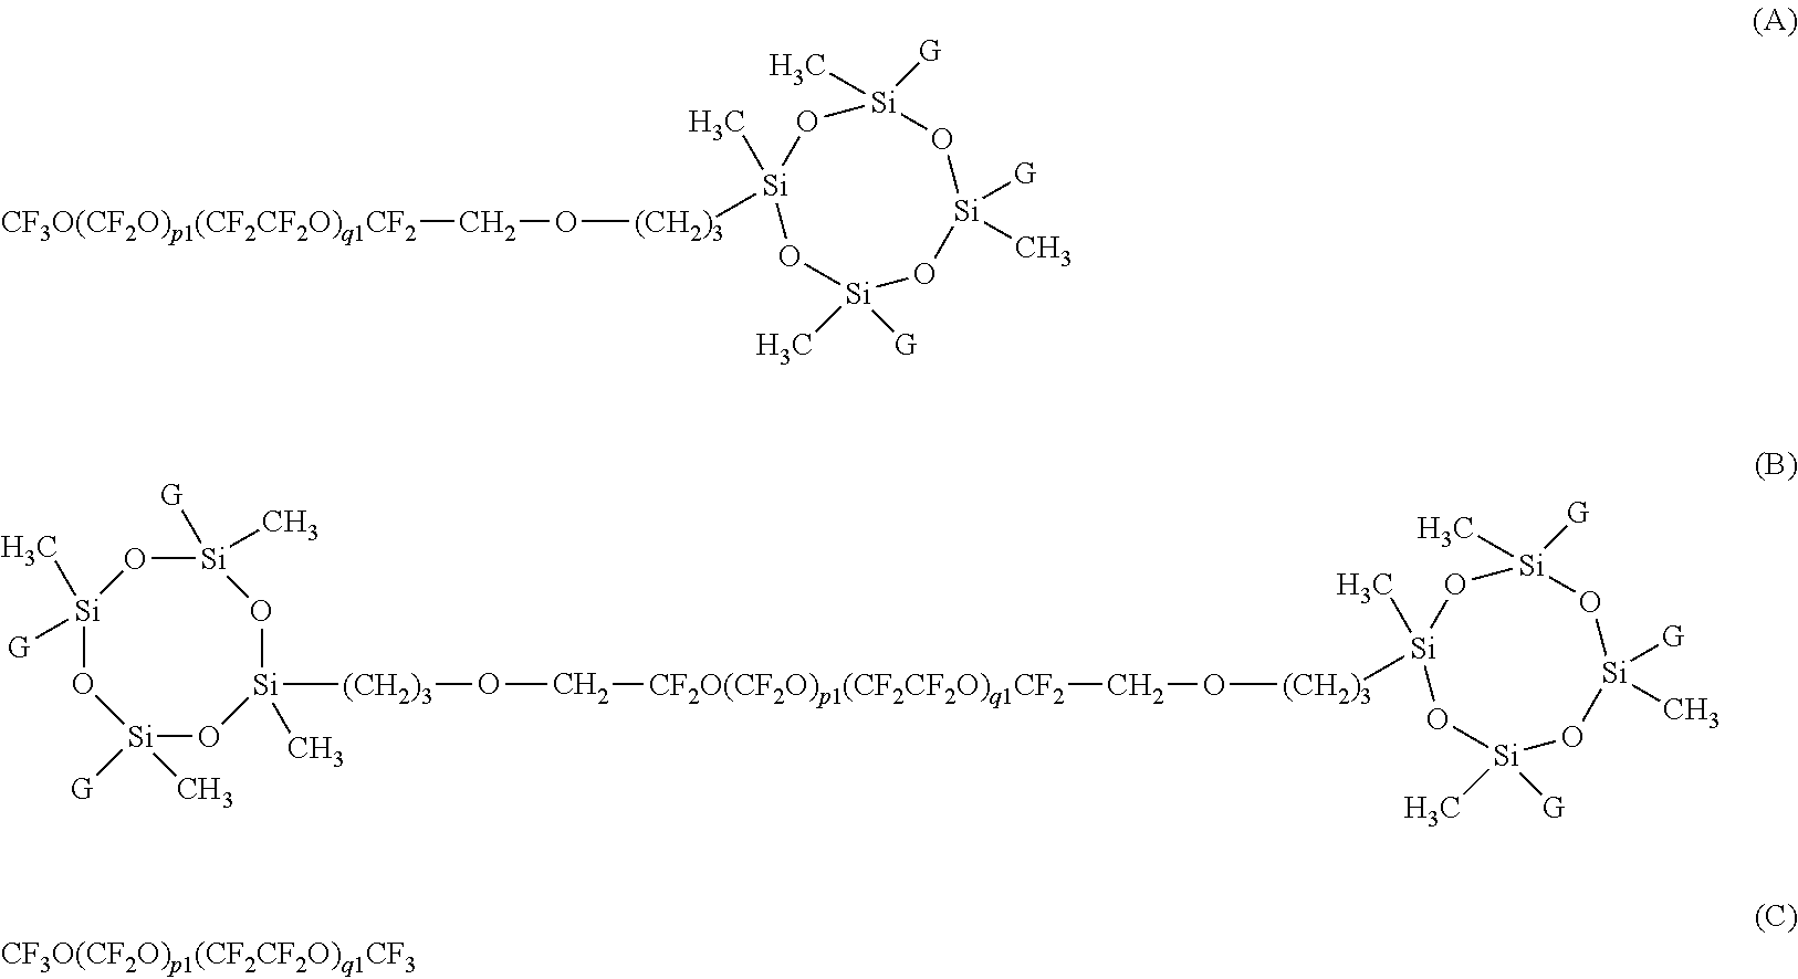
[Si]1(C)([G])O[Si]([G])(C)O[Si]([(CH2)3]OC[CF2O(CF2O)p1(CF2CF2O)q1CF2]CO[(CH2)3][Si]2(C)O[Si]([G])(C)O[Si]([G])(C)O[Si]([G])(C)O2)(C)O[Si](C)([G])O1.[CF3O(CF2O)p1(CF2CF2O)q1CF2]CO[(CH2)3][Si]1(C)O[Si]([G])(C)O[Si]([G])(C)O[Si]([G])(C)O1
